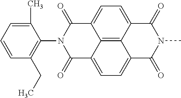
C1(C)=CC=CC(CC)=C1N1C(=O)C2=CC=C3C4=C2C(=CC=C4C(=O)N(C)C3=O)C1=O
